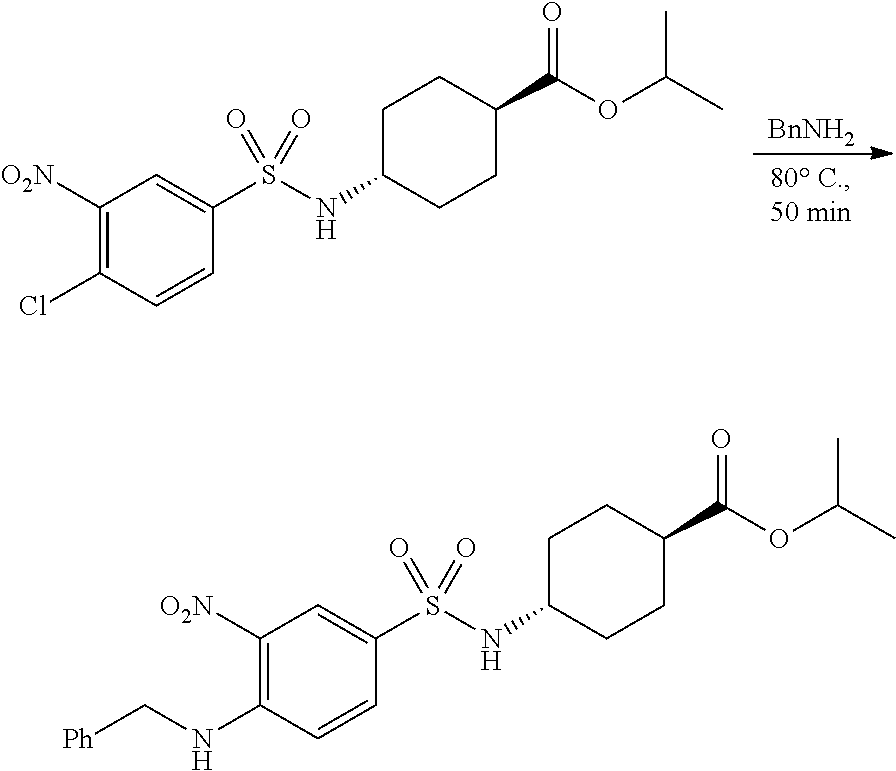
C1([O2N])=C(Cl)C=CC(S(NC2CCC(C(OC(C)C)=O)CC2)(=O)=O)=C1.[BnNH2].C1([O2N])=C(NC[Ph])C=CC(S(NC2CCC(C(OC(C)C)=O)CC2)(=O)=O)=C1
